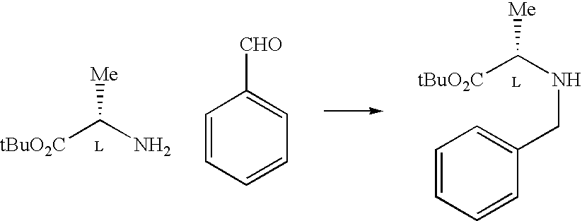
[tBuO2C]C(N)[Me].C1=CC=CC(CNC([tBuO2C])[Me])=C1.C1=CC=CC=C1[CHO]
